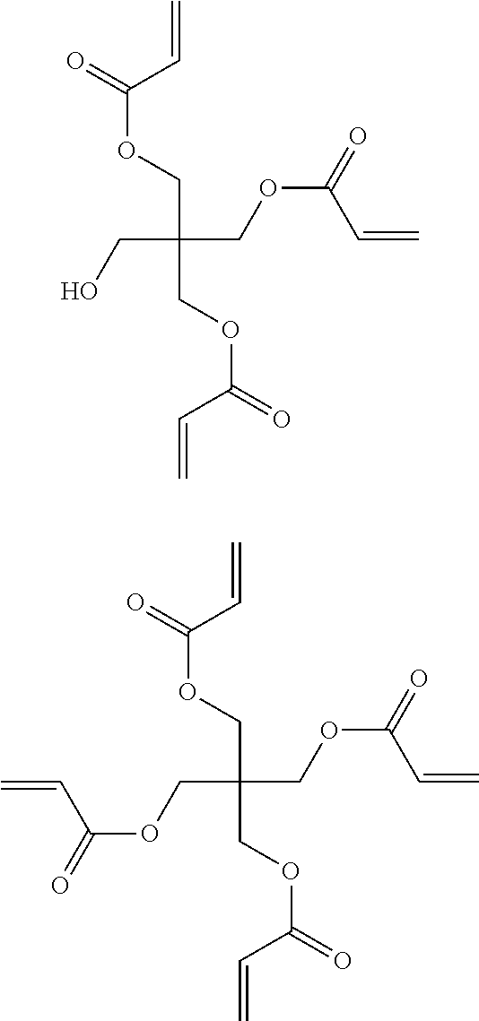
O(C(=O)C=C)CC(COC(=O)C=C)(COC(=O)C=C)CO.O(C(=O)C=C)CC(COC(=O)C=C)(COC(=O)C=C)COC(=O)C=C
